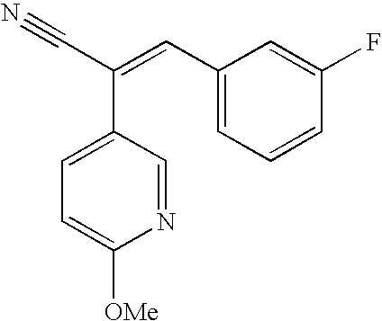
C1(C=C(C2=CC=C([OMe])N=C2)C#N)=CC=CC(F)=C1
